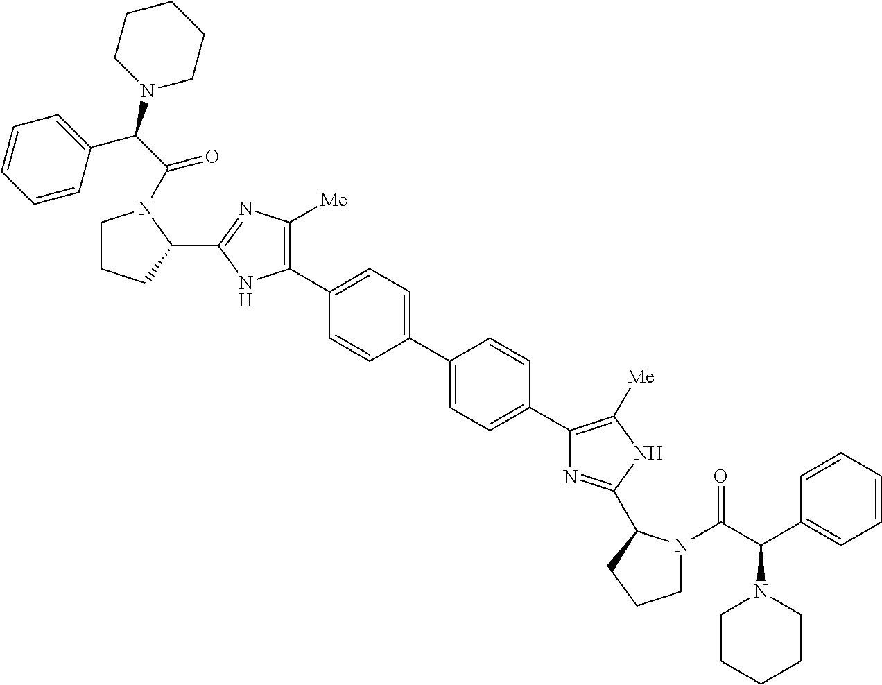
C1(C2=CC=C(C3=CC=C(C4=C([Me])NC(C5N(C(C(C6=CC=CC=C6)N6CCCCC6)=O)CCC5)=N4)C=C3)C=C2)=C([Me])N=C(C2N(C(=O)C(N3CCCCC3)C3=CC=CC=C3)CCC2)N1
